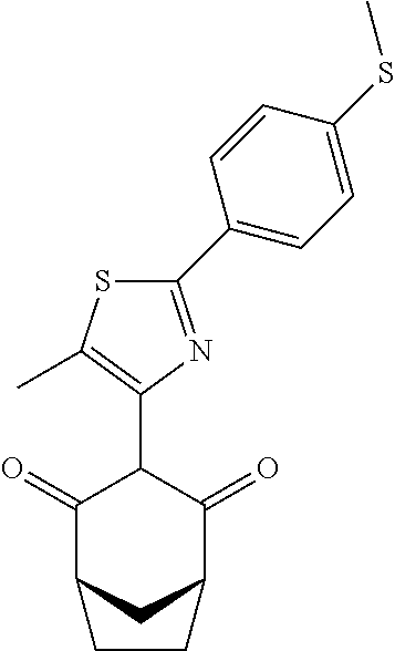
C1(=O)C2CC(C(=O)C1C1=C(C)SC(C3=CC=C(SC)C=C3)=N1)CC2
